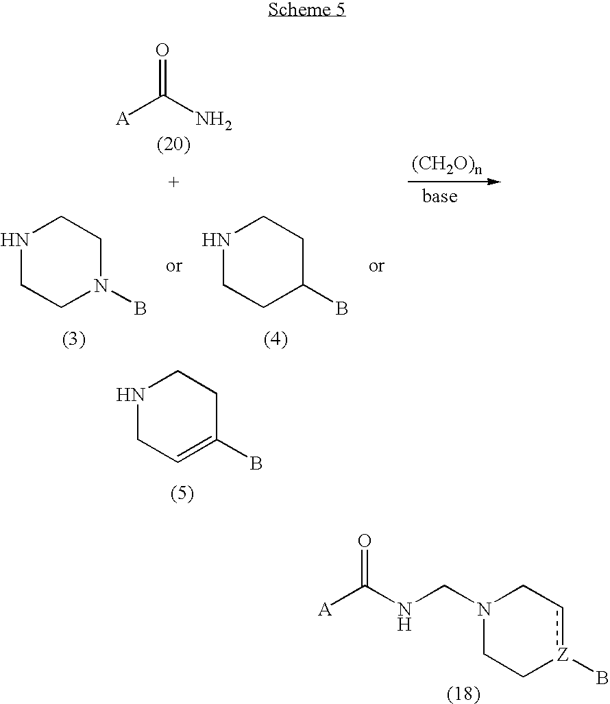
[A]C(N)=O.N1CCN(B)CC1.N1CC=C(B)CC1.N1CCC(B)CC1.[A]C(NCN1CC[Z](B)cC1)=O
